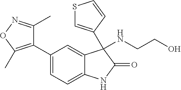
C1(C2=C(C)ON=C2C)=CC=C2C(=C1)C(NCCO)(C1=CSC=C1)C(=O)N2
